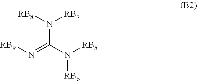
[RB9]N=C(N([RB8])[RB7])N([RB5])[RB6]
